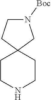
N1CCC2(CC1)CN([Boc])CC2
